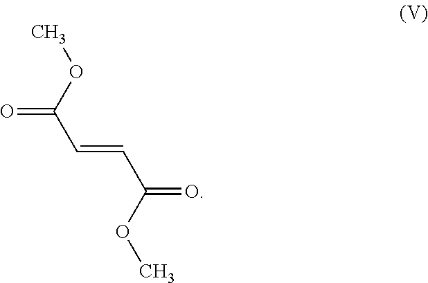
C(C(OC)=O)=CC(OC)=O
